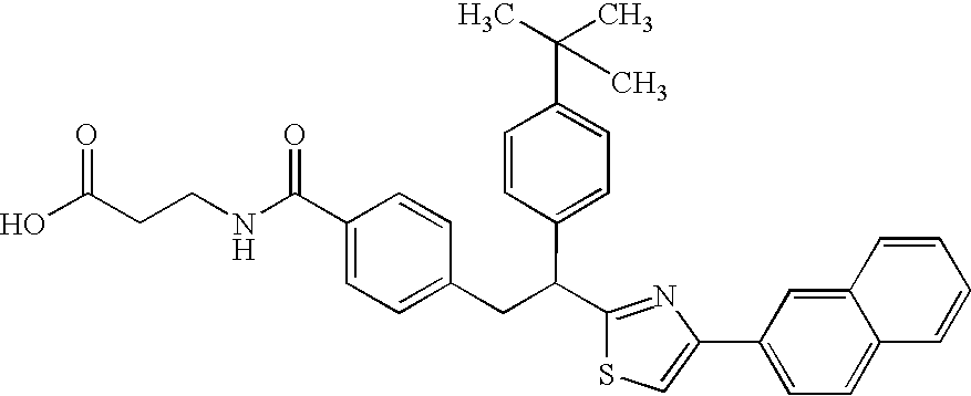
C1(C(NCCC(O)=O)=O)=CC=C(CC(C2=NC(C3=CC=C4C(=C3)C=CC=C4)=CS2)C2=CC=C(C(C)(C)C)C=C2)C=C1
